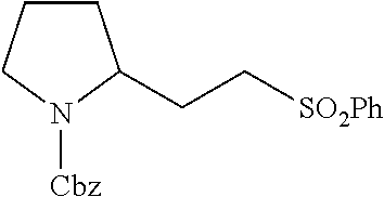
C1CCN([Cbz])C1CC[SO2Ph]
